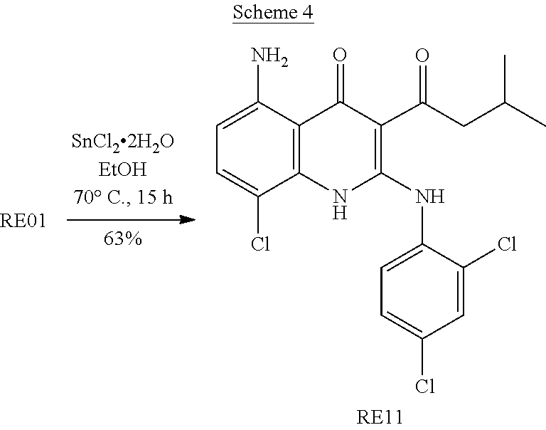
C1=C(Cl)C=C(Cl)C(NC2=C(C(=O)CC(C)C)C(=O)C3=C(N2)C(Cl)=CC=C3N)=C1
